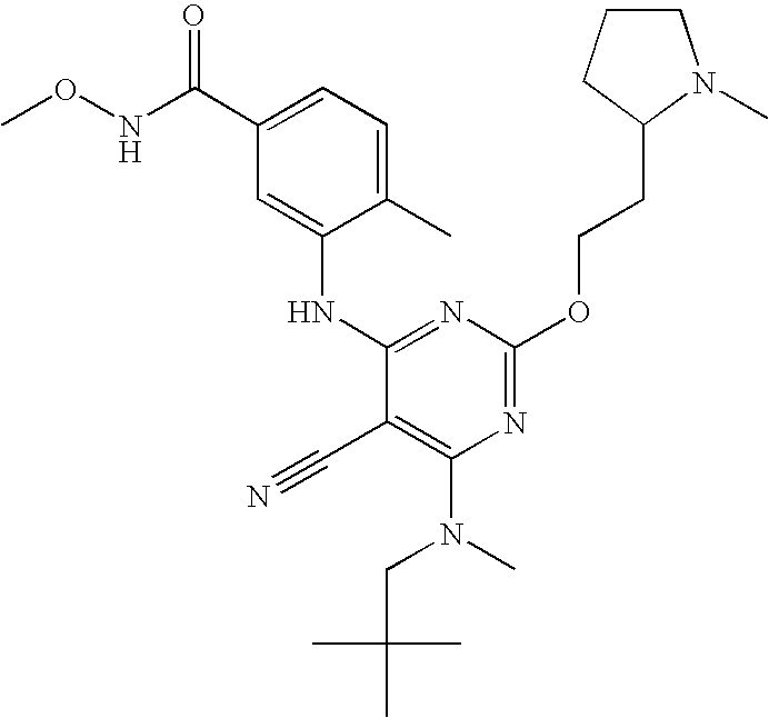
N1=C(OCCC2N(C)CCC2)N=C(NC2=CC(C(NOC)=O)=CC=C2C)C(C#N)=C1N(C)CC(C)(C)C
